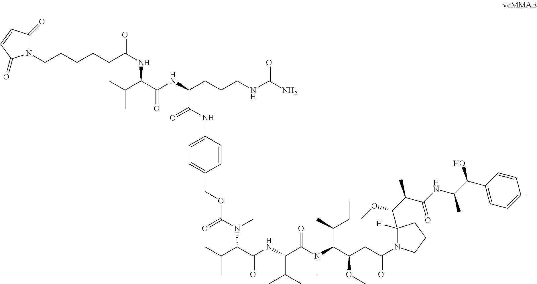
N1(CCCCCC(NC(C(NC(CCCNC(N)=O)C(NC2=CC=C(COC(N(C(C(C)C)C(NC(C(N(C(C(CC(N3C([H])(C(C(C(NC(C(C4=CC=CC=C4)O)C)=O)C)OC)CCC3)=O)OC)C(C)CC)C)=O)C(C)C)=O)C)=O)C=C2)=O)=O)C(C)C)=O)C(=O)C=CC1=O
